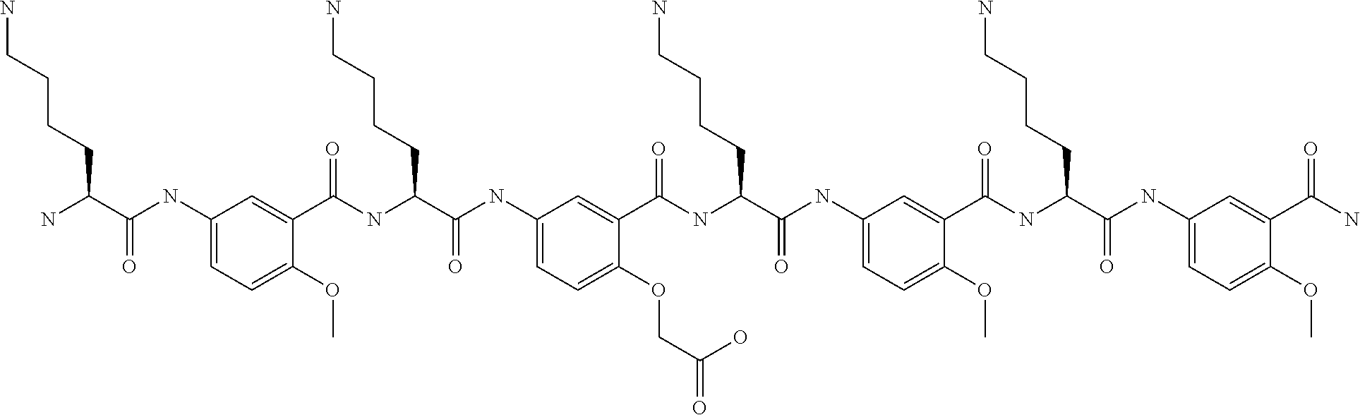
C1(NC(C(N)CCCCN)=O)=CC=C(OC)C(C(NC(C(NC2=CC=C(OCC(=O)O)C(C(NC(C(NC3=CC=C(OC)C(C(NC(C(NC4=CC=C(OC)C(C(N)=O)=C4)=O)CCCCN)=O)=C3)=O)CCCCN)=O)=C2)=O)CCCCN)=O)=C1
